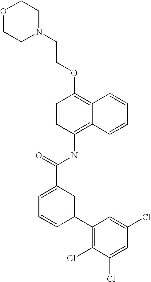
O1CCN(CCOC2=C3C(=C(NC(C4=CC=CC(C5=C(Cl)C(Cl)=CC(Cl)=C5)=C4)=O)C=C2)C=CC=C3)CC1
